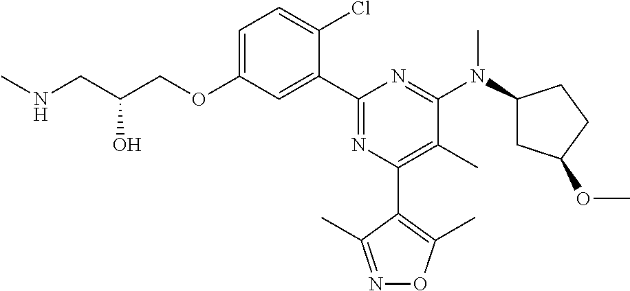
C1=C(OCC(CNC)O)C=C(C2=NC(C3=C(C)ON=C3C)=C(C)C(N(C3CC(OC)CC3)C)=N2)C(Cl)=C1
